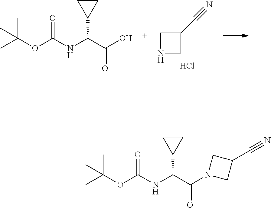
C1(C#N)CNC1.Cl.C(NC(C(O)=O)C1CC1)(=O)OC(C)(C)C.N(C(C(N1CC(C#N)C1)=O)C1CC1)C(=O)OC(C)(C)C
